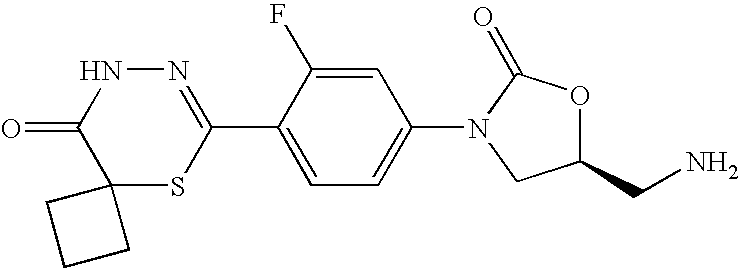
N1=C(C2=CC=C(N3CC(CN)OC3=O)C=C2F)SC2(C(=O)N1)CCC2
